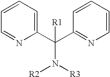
C1=CC=C(C(C2=NC=CC=C2)(N([R2])[R3])[R1])N=C1
